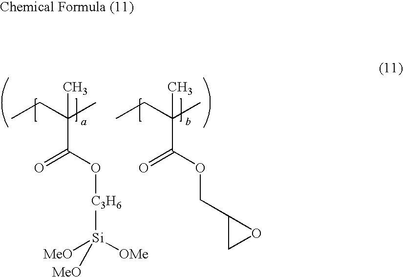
CCC(C)(C)C(=O)O[C3H6][Si]([MeO])([OMe])[MeO].CCC(C)(C)C(=O)OCC1CO1
